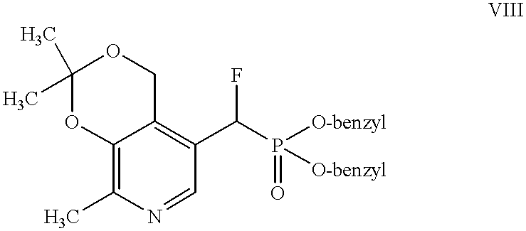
C12=C(C)N=CC(C(P([O-benzyl])(=O)[O-benzyl])F)=C1COC(C)(C)O2
